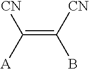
C(=C([CN])B)([A])[CN]
